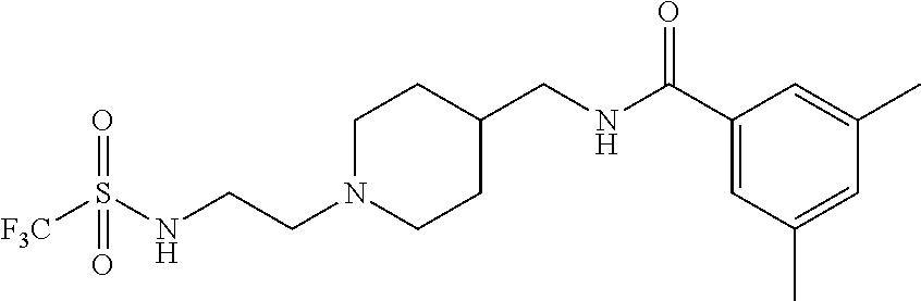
N(CCN1CCC(CNC(C2=CC(C)=CC(C)=C2)=O)CC1)S([F3C])(=O)=O
